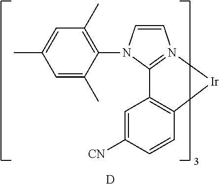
CC1=CC(C)=C(N2C=CN3=C2C2=C(C=CC([CN])=C2)[Ir]3)C(C)=C1.[D]
